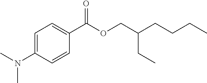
C1=C(N(C)C)C=CC(C(OCC(CCCC)CC)=O)=C1
